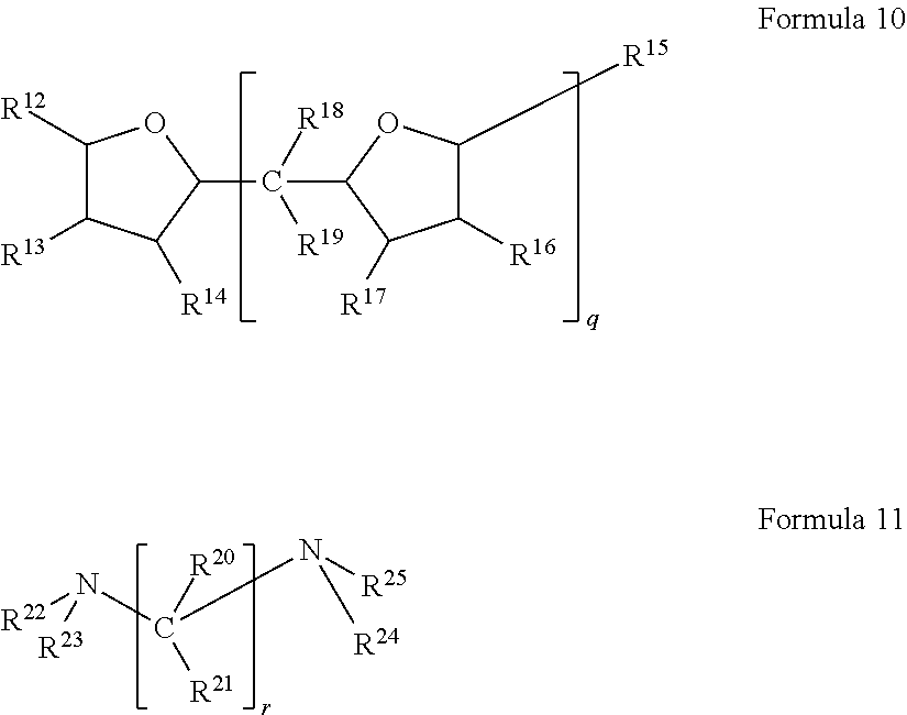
C1(C([R18])([R19])C2C([R17])C([R16])C([R15])O2)OC([R12])C([R13])C1[R14].[R22]N(C(N([R25])[R24])([R20])[R21])[R23]
